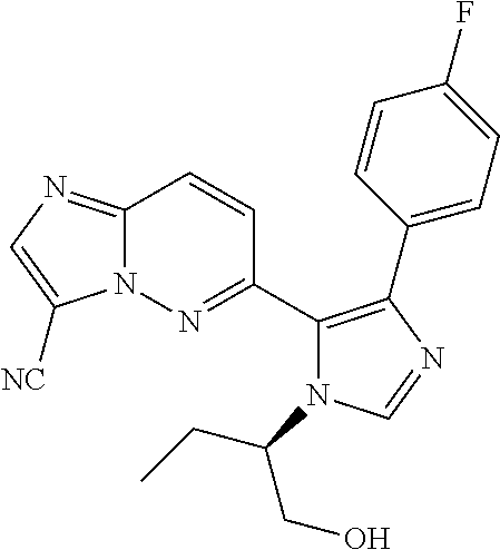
C12=NC=C([NC])N1N=C(C1=C(C3=CC=C(F)C=C3)N=CN1C(CO)CC)C=C2
